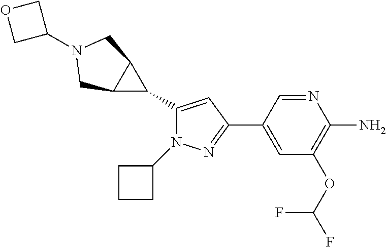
C1(C2C3C2CN(C2COC2)C3)=CC(C2=CC(OC(F)F)=C(N)N=C2)=NN1C1CCC1
